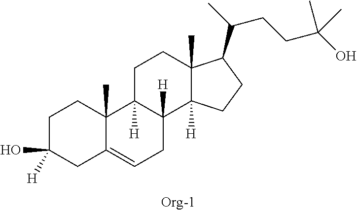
C1C(O)([H])CC2=CCC3([H])C([H])(C2(C)C1)CCC1(C)C3([H])CCC1C(C)CCC(O)(C)C
